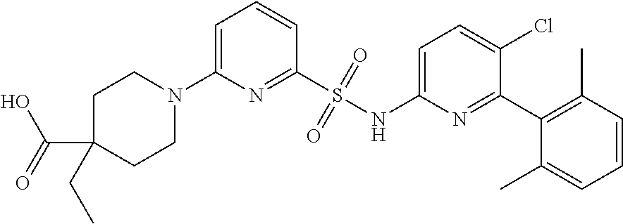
C1=C(N2CCC(C(=O)O)(CC)CC2)N=C(S(NC2=CC=C(Cl)C(C3=C(C)C=CC=C3C)=N2)(=O)=O)C=C1
